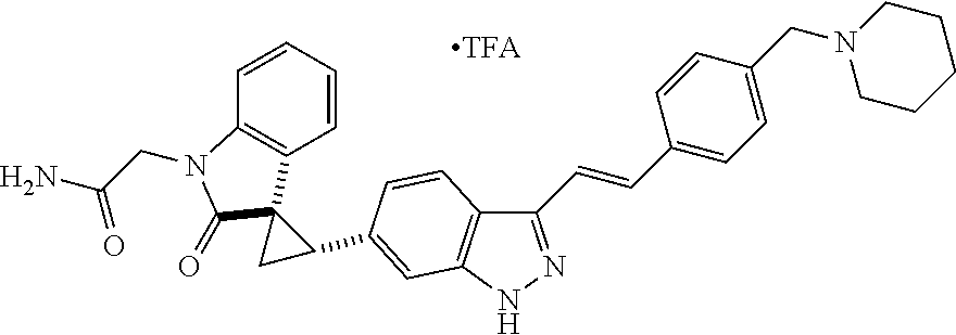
C1=CC=CC2=C1C1(C(=O)N2CC(N)=O)CC1C1=CC2=C(C=C1)C(C=CC1=CC=C(CN3CCCCC3)C=C1)=NN2
